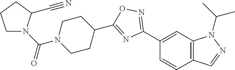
C1(C2=NOC(C3CCN(C(N4CCCC4C#N)=O)CC3)=N2)=CC2=C(C=C1)C=NN2C(C)C
